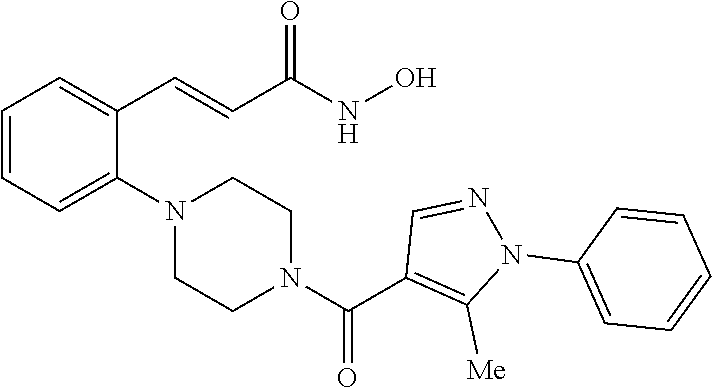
C1=CC=C(N2CCN(C(C3=C([Me])N(C4=CC=CC=C4)N=C3)=O)CC2)C(C=CC(NO)=O)=C1
